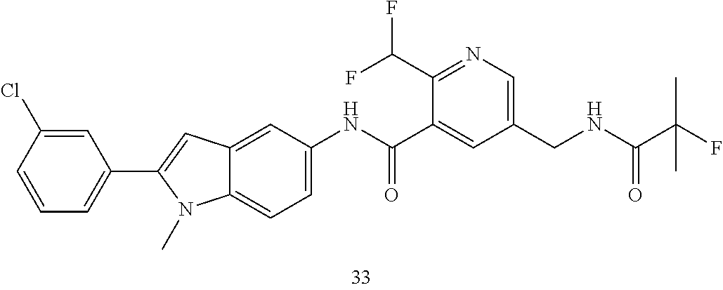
C1(C(F)F)=NC=C(CNC(C(F)(C)C)=O)C=C1C(NC1=CC=C2C(=C1)C=C(C1=CC=CC(Cl)=C1)N2C)=O
